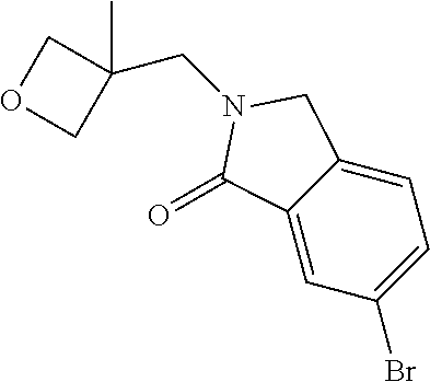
C12=CC(Br)=CC=C1CN(CC1(C)COC1)C2=O
